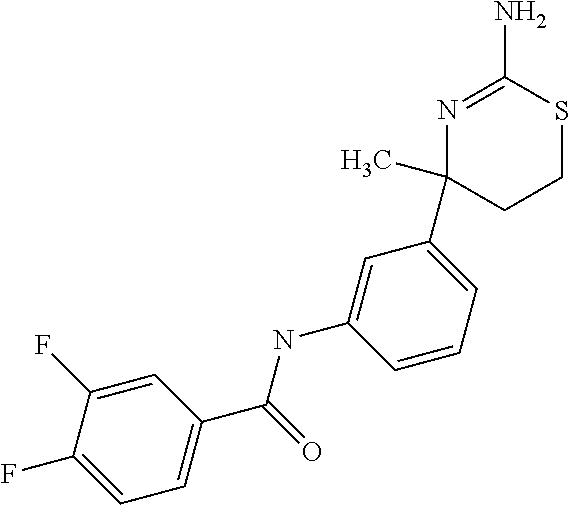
N1=C(N)SCCC1(C1=CC=CC(NC(=O)C2=CC=C(F)C(F)=C2)=C1)C
